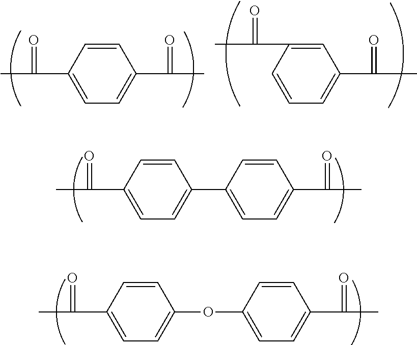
C1=C(C(C)=O)C=CC=C1C(C)=O.C1=CC(C(C)=O)=CC=C1C(C)=O.C1=CC(C(C)=O)=CC=C1C1=CC=C(C(C)=O)C=C1.C1=CC(C(C)=O)=CC=C1OC1=CC=C(C(C)=O)C=C1
